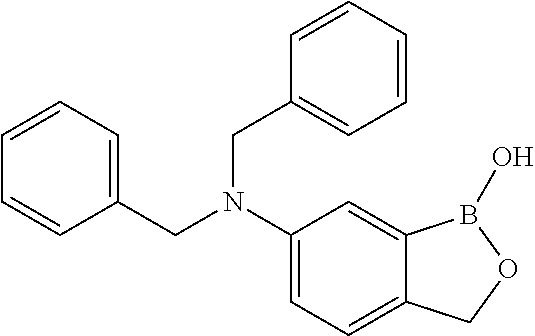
C(N(C1=CC=C2C(=C1)B(O)OC2)CC1=CC=CC=C1)C1=CC=CC=C1
